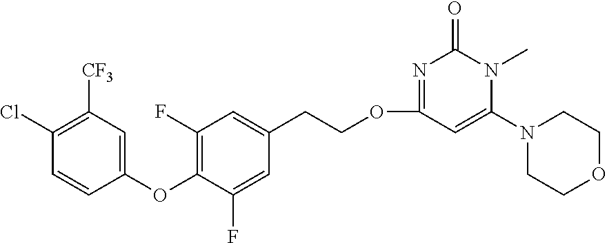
C1(Cl)=C([CF3])C=C(OC2=C(F)C=C(CCOC3=NC(=O)N(C)C(N4CCOCC4)=C3)C=C2F)C=C1
